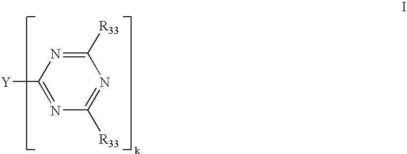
N1=C([Y])N=C([R33])N=C1[R33]
